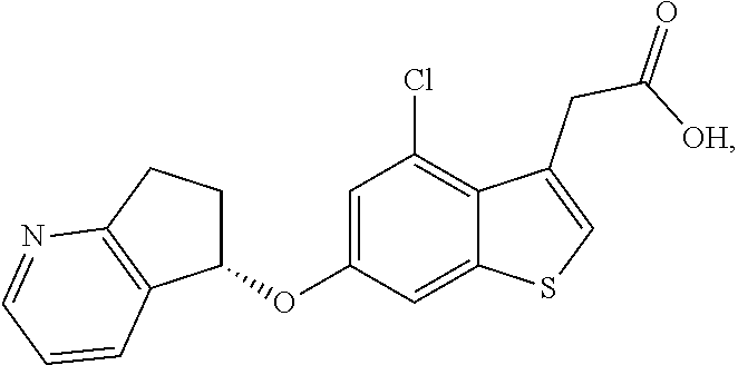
C1=C(OC2CCC3=C2C=CC=N3)C=C2C(=C1Cl)C(CC(=O)[OH])=CS2
